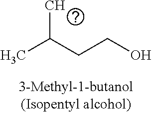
CC(CCO)C
